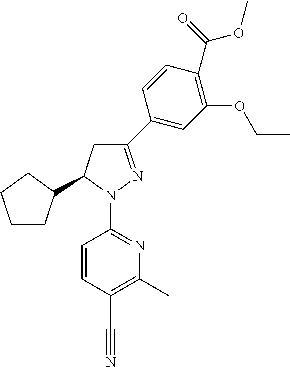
C1CC(C2CC(C3=CC(OCC)=C(C(=O)OC)C=C3)=NN2C2=NC(C)=C(C#N)C=C2)CC1
